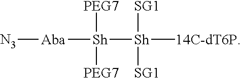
[N3][Aba][Sh]([PEG7])([PEG7])[Sh]([14C-dT6P])([SG1])[SG1]
